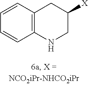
C1=CC2=C(C=C1)NCC([X])C2
